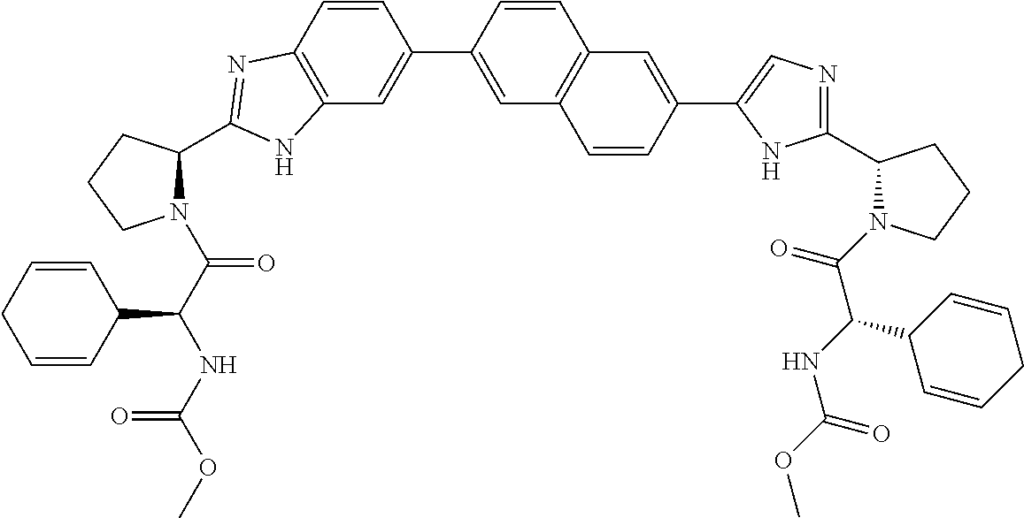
C12=C(C=CC(C3=CC4=C(C=C3)C=C(C3=CN=C(C5N(C(C(C6C=CCC=C6)NC(=O)OC)=O)CCC5)N3)C=C4)=C1)N=C(C1N(C(C(NC(OC)=O)C3C=CCC=C3)=O)CCC1)N2
